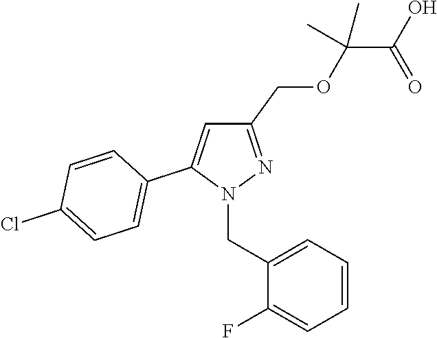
C1(COC(C(O)=O)(C)C)=NN(CC2=CC=CC=C2F)C(C2=CC=C(Cl)C=C2)=C1
